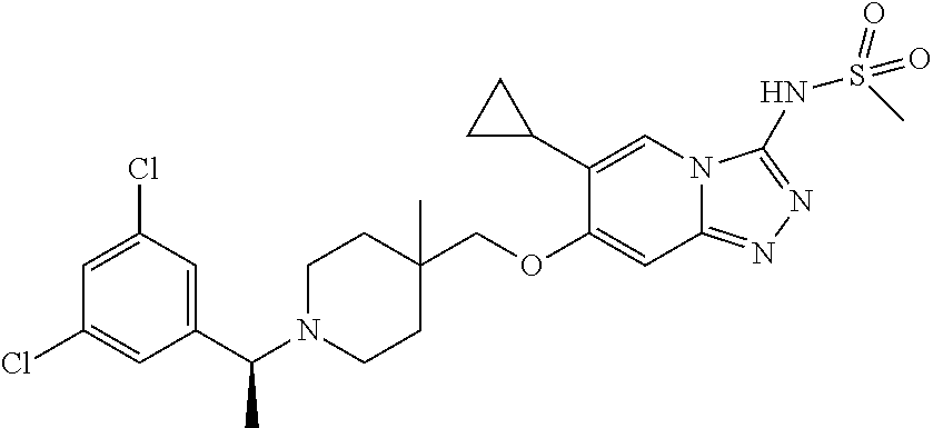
C12=NN=C(NS(=O)(=O)C)N1C=C(C1CC1)C(OCC1(C)CCN(C(C3=CC(Cl)=CC(Cl)=C3)C)CC1)=C2
